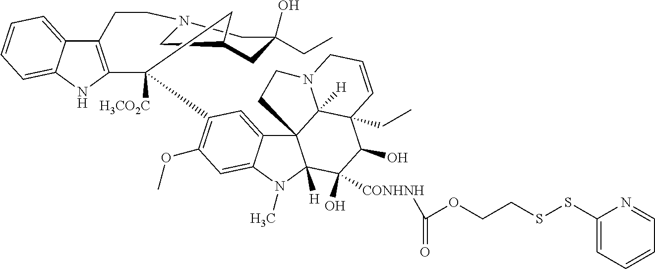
S(SCCOC([CONHNH]C1(O)C2([H])C3(C4=CC(C5([H3CO2C])C6=C(C7=CC=CC=C7N6)CCN6CC(O)(CC)CC(C6)C5)=C(OC)C=C4N2C)C2([H])C(CC)(C1O)C=CCN2CC3)=O)C1=CC=CC=N1
